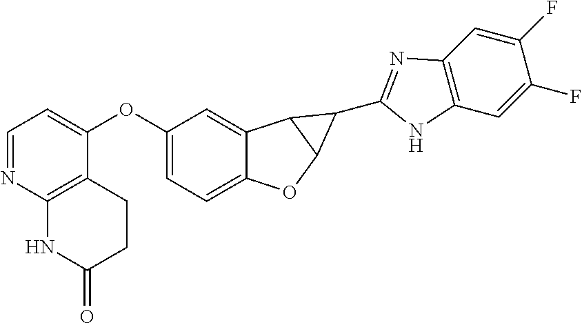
C1(OC2=CC=NC3=C2CCC(=O)N3)=CC=C2C(=C1)C1C(O2)C1C1=NC2=C(N1)C=C(F)C(F)=C2
